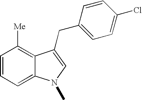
C1=CC=C2C(=C1[Me])C(CC1=CC=C(Cl)C=C1)=CN2C
